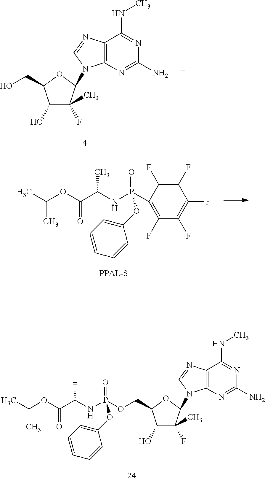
C1(O)C(C)(F)C(N2C3=C(C(NC)=NC(N)=N3)N=C2)OC1CO.C1(F)=C(P(NC(C(OC(C)C)=O)C)(=O)OC2=CC=CC=C2)C(F)=C(F)C(F)=C1F.P(NC(C(OC(C)C)=O)C)(=O)(OC1=CC=CC=C1)OCC1C(O)C(C)(F)C(N2C3=C(C(NC)=NC(N)=N3)N=C2)O1
